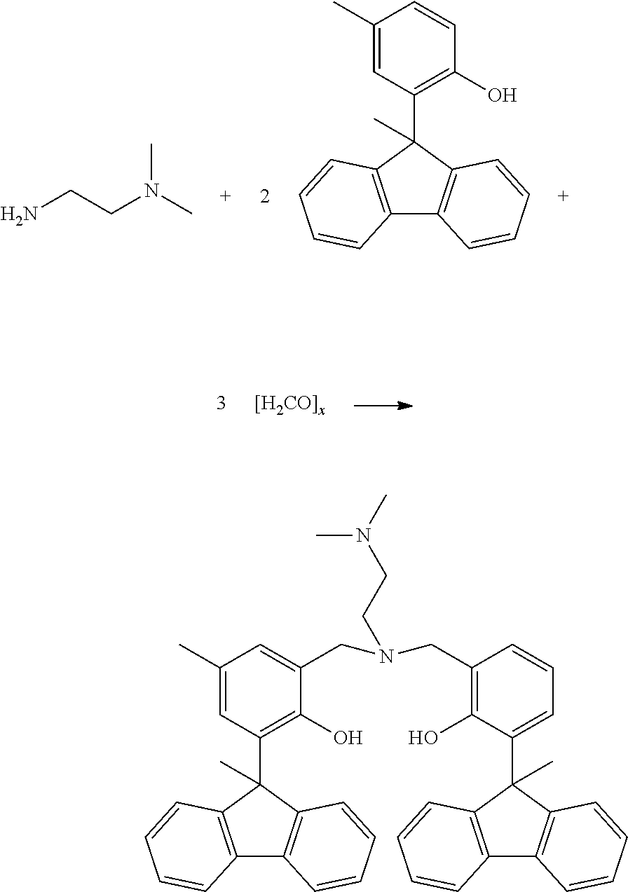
C12=C(C(C3=C(O)C=CC(C)=C3)(C)C3=C1C=CC=C3)C=CC=C2.NCCN(C)C.C12=C(C(C3=C(O)C(CN(CC4=C(O)C(C5(C)C6=C(C7=C5C=CC=C7)C=CC=C6)=CC=C4)CCN(C)C)=CC(C)=C3)(C)C3=C1C=CC=C3)C=CC=C2
